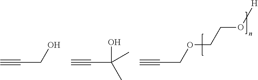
C#CCO.C#CC(O)(C)C.C#CCOCCO[H]
